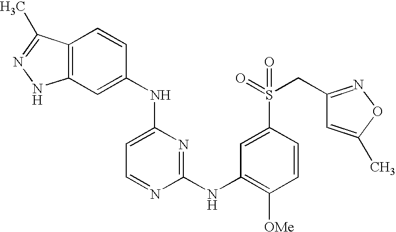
C12=C(C=C(NC3=CC=NC(NC4=C([OMe])C=CC(S(=O)(CC5=NOC(C)=C5)=O)=C4)=N3)C=C1)NN=C2C
